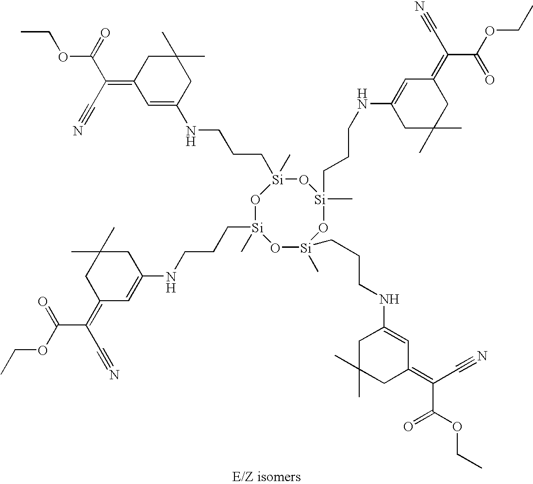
O1[Si](CCCNC2=CC(=C(C#N)C(OCC)=O)CC(C)(C)C2)(C)O[Si](C)(CCCNC2=CC(=C(C#N)C(=O)OCC)CC(C)(C)C2)O[Si](C)(CCCNC2=CC(=C(C#N)C(OCC)=O)CC(C)(C)C2)O[Si]1(C)CCCNC1=CC(=C(C#N)C(=O)OCC)CC(C)(C)C1
